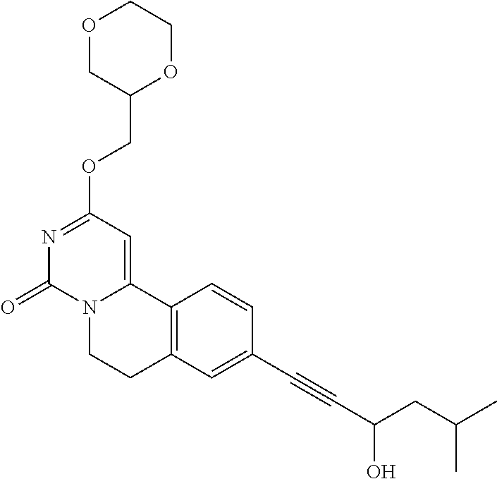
O1CC(COC2=NC(=O)N3C(=C2)C2=C(CC3)C=C(C#CC(CC(C)C)O)C=C2)OCC1
